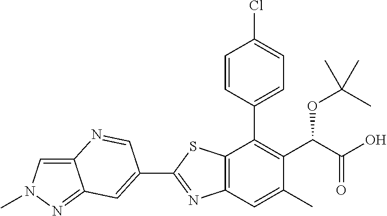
C1(C2=CC3=NN(C)C=C3N=C2)=NC2=C(S1)C(C1=CC=C(Cl)C=C1)=C(C(C(O)=O)OC(C)(C)C)C(C)=C2
